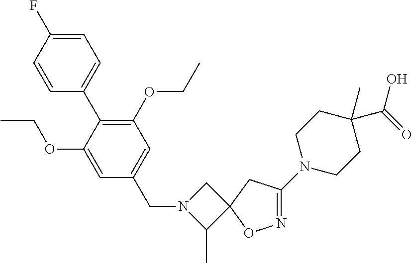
C1=CC(F)=CC=C1C1=C(OCC)C=C(CN2C(C)C3(C2)ON=C(N2CCC(C(=O)O)(C)CC2)C3)C=C1OCC
